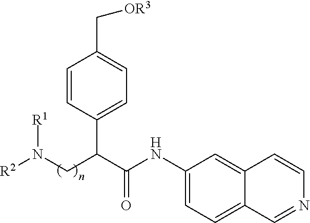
C1(NC(C(CN([R2])[R1])C2=CC=C(C[OR3])C=C2)=O)=CC=C2C(=C1)C=CN=C2
